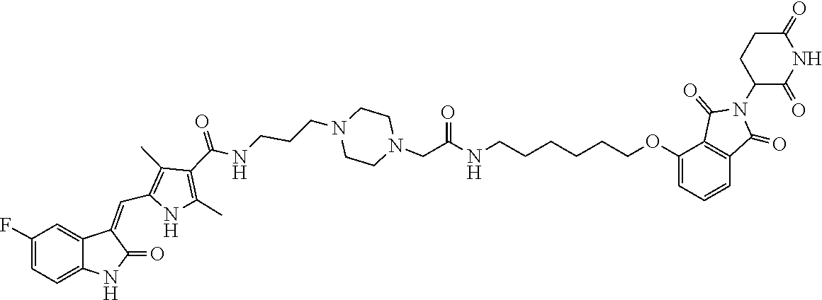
C1CN(CCCNC(C2=C(C)NC(C=C3C4=CC(F)=CC=C4NC3=O)=C2C)=O)CCN1CC(=O)NCCCCCCOC1=CC=CC2=C1C(=O)N(C1CCC(=O)NC1=O)C2=O
